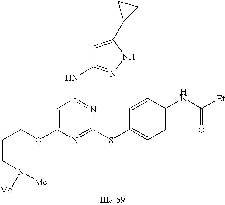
C1=C(OCCCN([Me])[Me])N=C(SC2=CC=C(NC([Et])=O)C=C2)N=C1NC1=NNC(C2CC2)=C1
